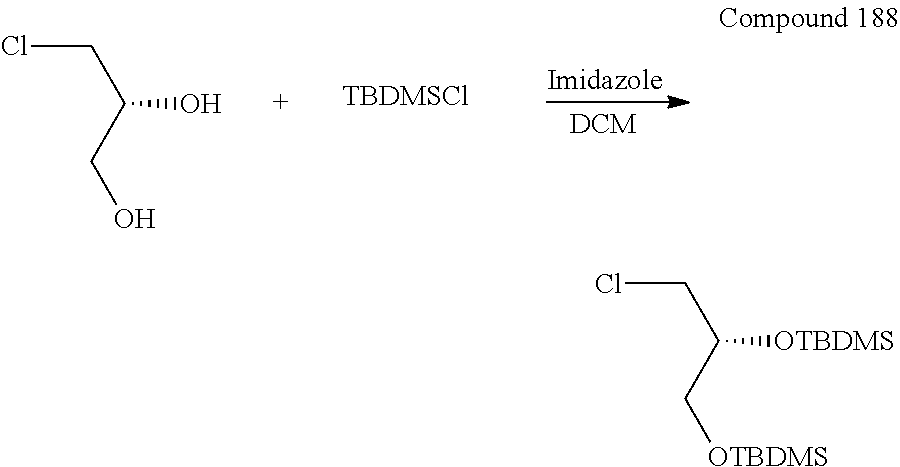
ClCC(CO)O.[TBDMSCl].ClCC(C[OTBDMS])[OTBDMS]
